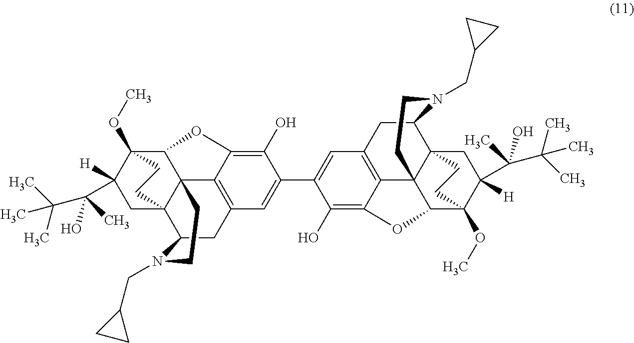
C1(O)=C2C3=C(C=C1C1=CC4=C5C(=C1O)OC1C56C5(C(C4)N(CC4CC4)CC6)CC([H])(C(C(C)(C)C)(O)C)C1(OC)CC5)CC1C45C3(C(C(OC)(C([H])(C(C(C)(C)C)(O)C)C4)CC5)O2)CCN1CC1CC1
